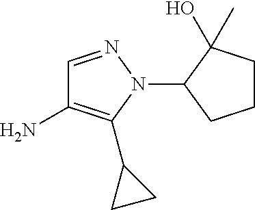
C1(N2N=CC(N)=C2C2CC2)CCCC1(O)C
